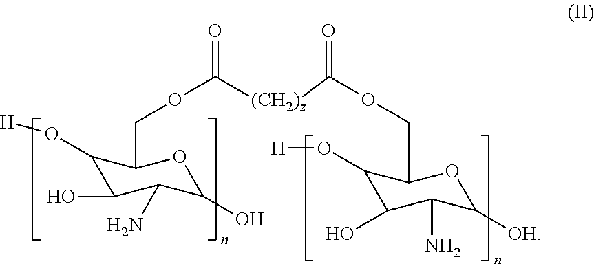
C1(O[H])C(O)C(N)C(O)OC1COC([(CH2)z]C(OCC1C(O[H])C(O)C(N)C([OH])O1)=O)=O
